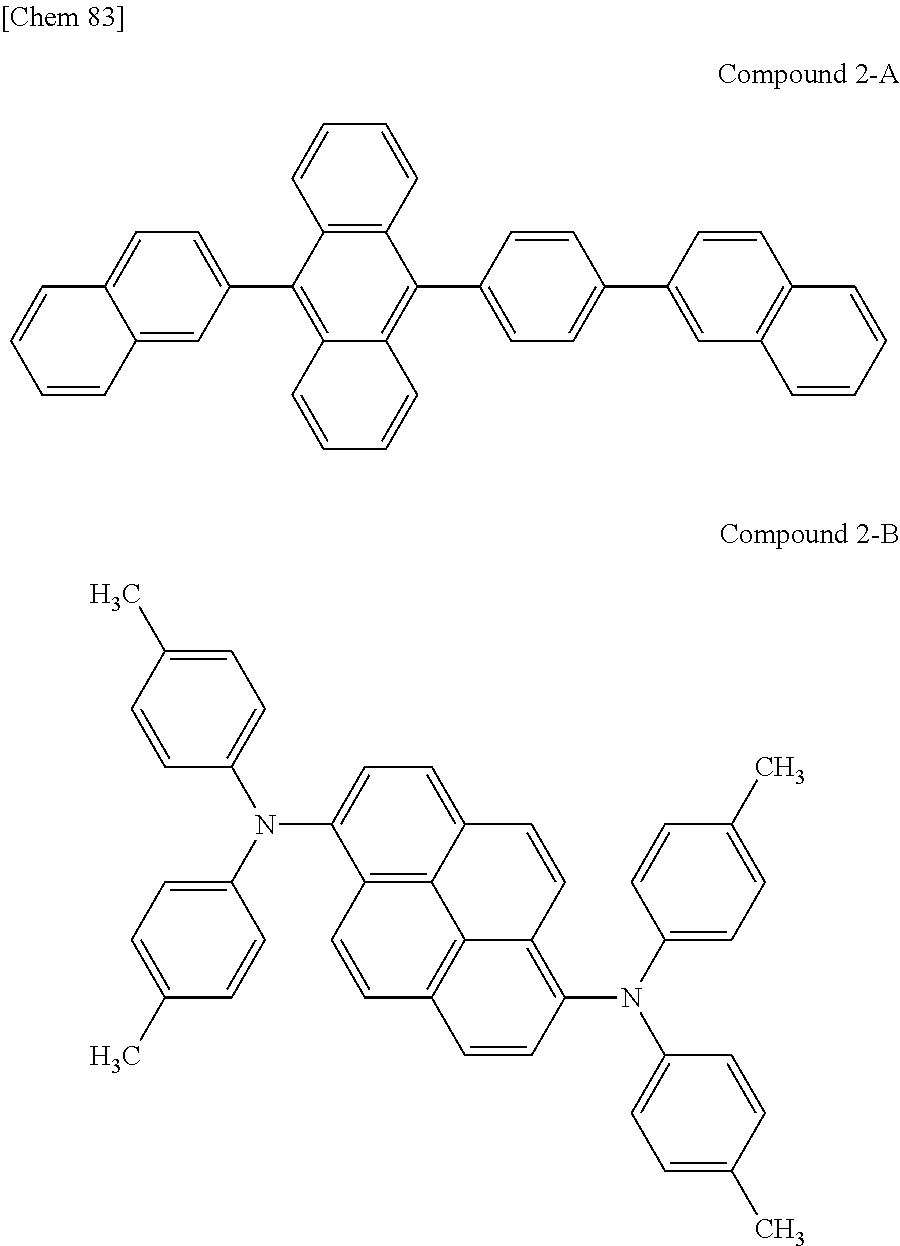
C12=C(C=CC=C1)C(C1=CC=C(C3=CC4=C(C=C3)C=CC=C4)C=C1)=C1C(=C2C2=CC=C3C(=C2)C=CC=C3)C=CC=C1.C1=CC(C)=CC=C1N(C1=CC=C(C)C=C1)C1=CC=C2C3=C1C=CC1=C3C(=C(N(C3=CC=C(C)C=C3)C3=CC=C(C)C=C3)C=C1)C=C2
